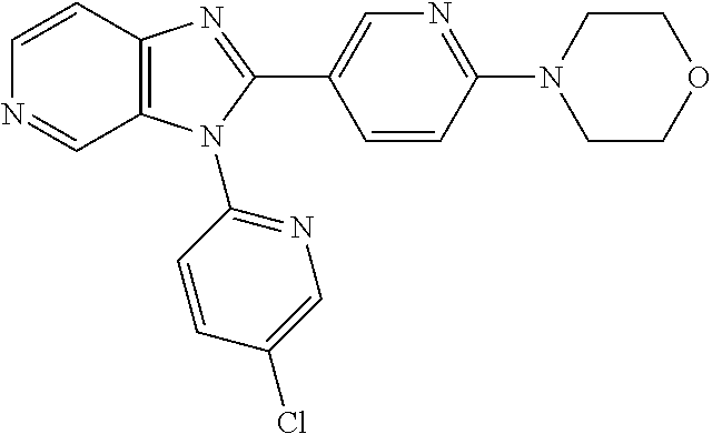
C1=CC2=C(C=N1)N(C1=NC=C(Cl)C=C1)C(C1=CN=C(N3CCOCC3)C=C1)=N2
